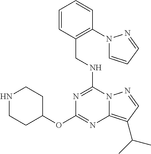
C1=CC(CNC2=NC(OC3CCNCC3)=NC3=C(C(C)C)C=NN23)=C(N2C=CC=N2)C=C1
